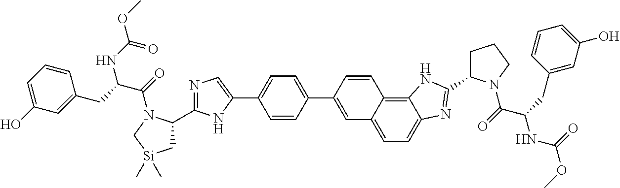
C1(C2=CC3=CC=C4C(=C3C=C2)NC(C2CCCN2C(=O)C(CC2=CC(O)=CC=C2)NC(OC)=O)=N4)=CC=C(C2=CN=C(C3C[Si](C)(C)CN3C(=O)C(CC3=CC(O)=CC=C3)NC(OC)=O)N2)C=C1
